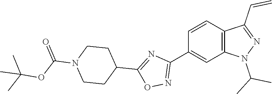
C12=C(C=C(C3=NOC(C4CCN(C(=O)OC(C)(C)C)CC4)=N3)C=C1)N(C(C)C)N=C2C=C
